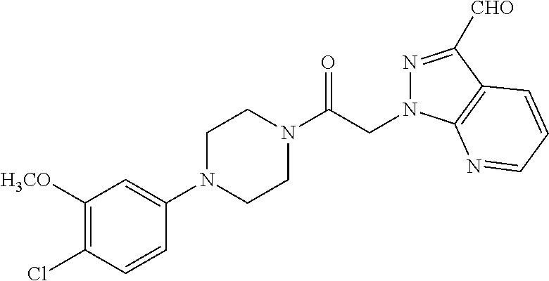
[H3CO]C1=C(Cl)C=CC(N2CCN(C(CN3N=C([CHO])C4=C3N=CC=C4)=O)CC2)=C1
